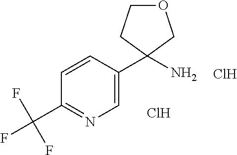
Cl.C1=CC(C2(N)CCOC2)=CN=C1C(F)(F)F.Cl
